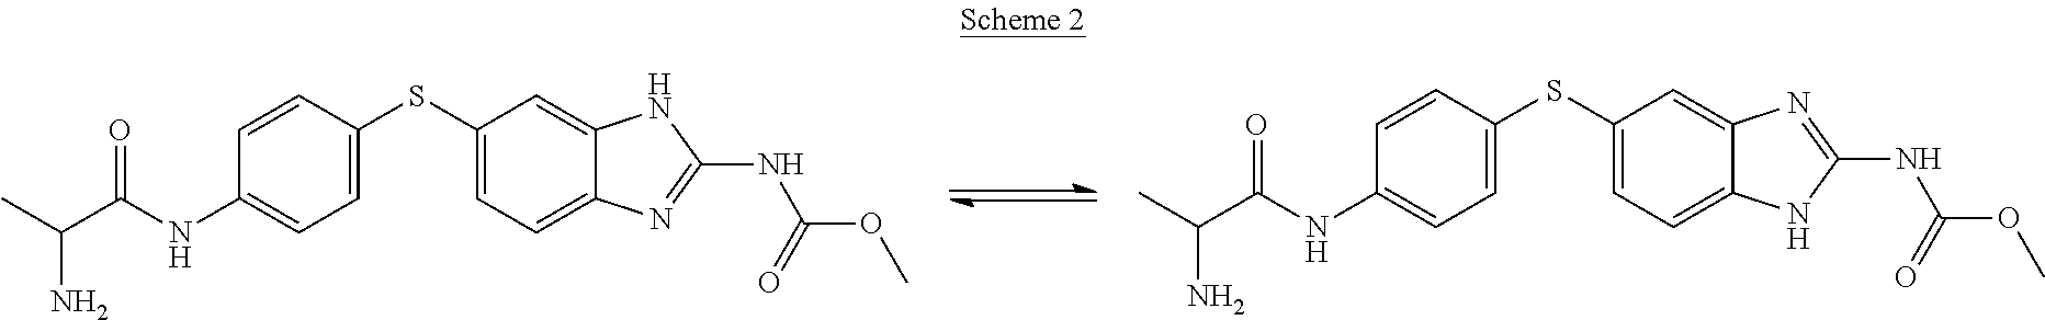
C1(SC2=CC=C(NC(C(C)N)=O)C=C2)=CC=C2C(=C1)NC(NC(OC)=O)=N2.C1(SC2=CC=C(NC(C(C)N)=O)C=C2)=CC=C2C(=C1)N=C(NC(OC)=O)N2
